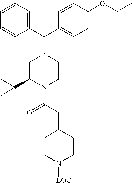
C1=CC=CC(C(N2CC(C(C)(C)C)N(C(CC3CCN([BOC])CC3)=O)CC2)C2=CC=C(OCC)C=C2)=C1
